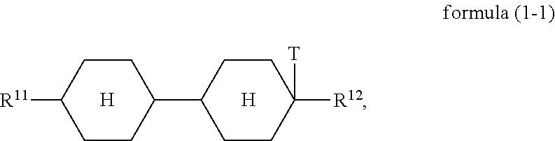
[H].C1CC([R11])CCC1C1CCC([R12])([T])CC1.[H]
